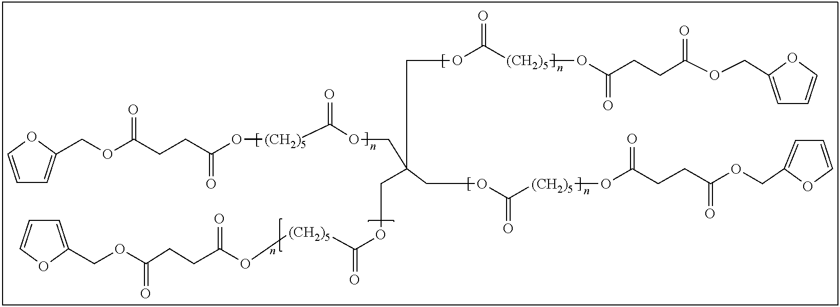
C(OC(CCC(O[(CH2)5]C(OCC(COC([(CH2)5]OC(CCC(=O)OCC1=CC=CO1)=O)=O)(COC([(CH2)5]OC(=O)CCC(OCC1=CC=CO1)=O)=O)COC([(CH2)5]OC(CCC(OCC1=CC=CO1)=O)=O)=O)=O)=O)=O)C1=CC=CO1
